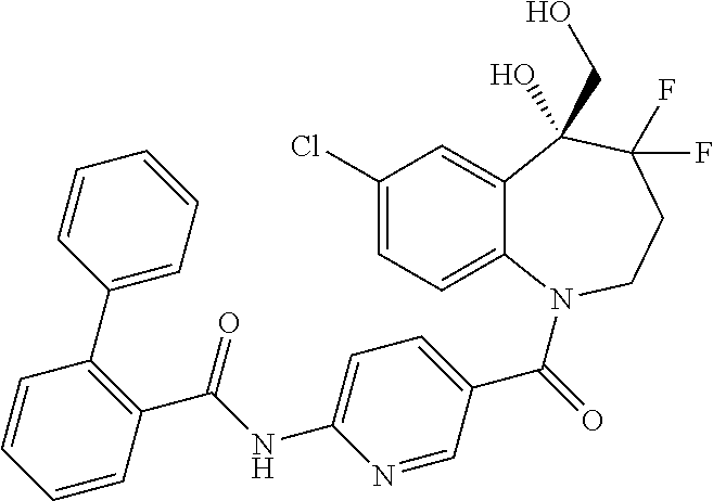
C12=CC(Cl)=CC=C1N(C(=O)C1=CC=C(NC(C3=C(C4=CC=CC=C4)C=CC=C3)=O)N=C1)CCC(F)(F)C2(CO)O
